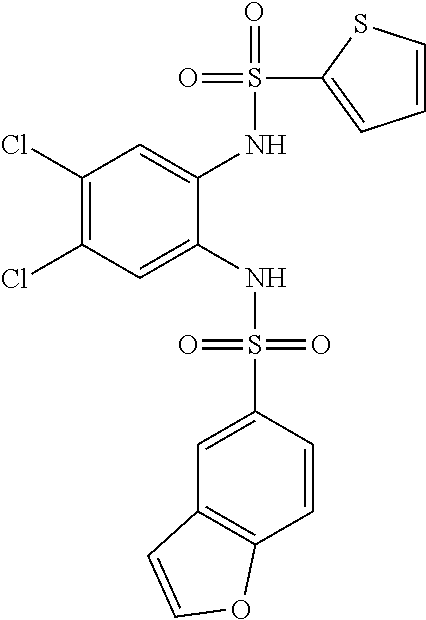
C1(Cl)=C(Cl)C=C(NS(=O)(=O)C2=CC3=C(C=C2)OC=C3)C(NS(=O)(C2=CC=CS2)=O)=C1
